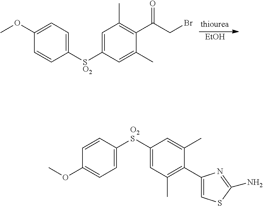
[EtOH].C1=C([SO2]C2=CC(C)=C(C(=O)CBr)C(C)=C2)C=CC(OC)=C1.C1([O2S]C2=CC(C)=C(C3=CSC(N)=N3)C(C)=C2)=CC=C(OC)C=C1
